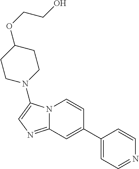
C1(C2=CC=NC=C2)=CC2=NC=C(N3CCC(OCCO)CC3)N2C=C1
